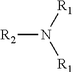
[R2]N([R1])[R1]
